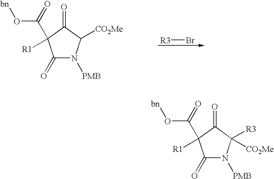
C1(=O)N([PMB])C([CO2Me])C(=O)C1(C(O[bn])=O)[R1].[R3]Br.C1(=O)N([PMB])C([CO2Me])([R3])C(=O)C1(C(O[bn])=O)[R1]
